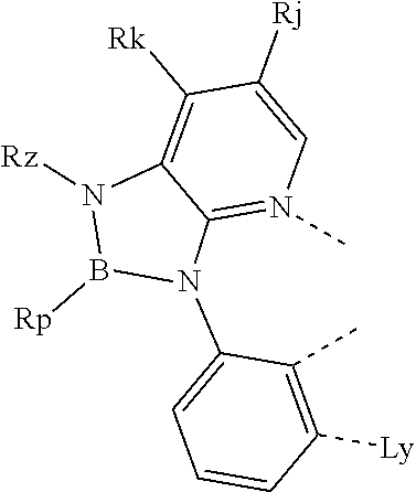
C12=N(C)C=C([Rj])C([Rk])=C1N([Rz])B([Rp])N2C1=CC=CC([Ly])=C1C
